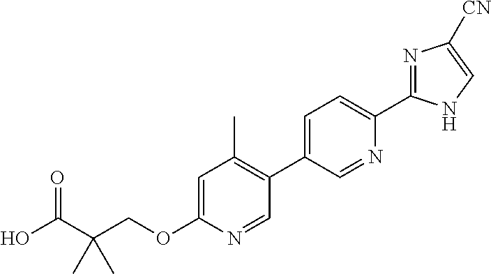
C(OC1=CC(C)=C(C2=CC=C(C3=NC([CN])=CN3)N=C2)C=N1)C(C(=O)O)(C)C
